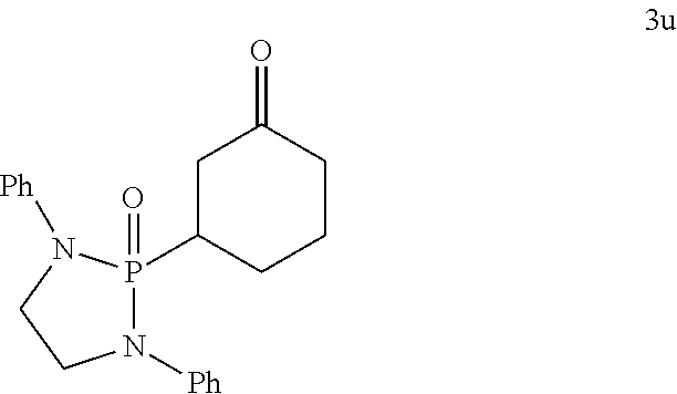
N1([Ph])P(=O)(C2CCCC(=O)C2)N([Ph])CC1
